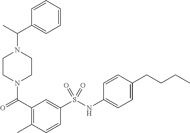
C1CN(C(=O)C2=C(C)C=CC(S(NC3=CC=C(CCCC)C=C3)(=O)=O)=C2)CCN1C(C1=CC=CC=C1)C
